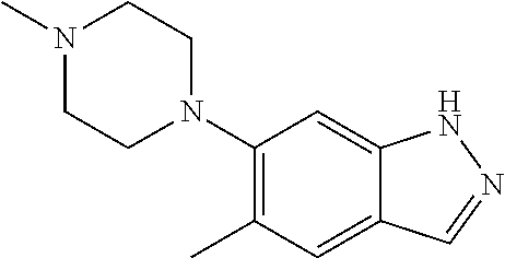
C1(N2CCN(C)CC2)=C(C)C=C2C(=C1)NN=C2
